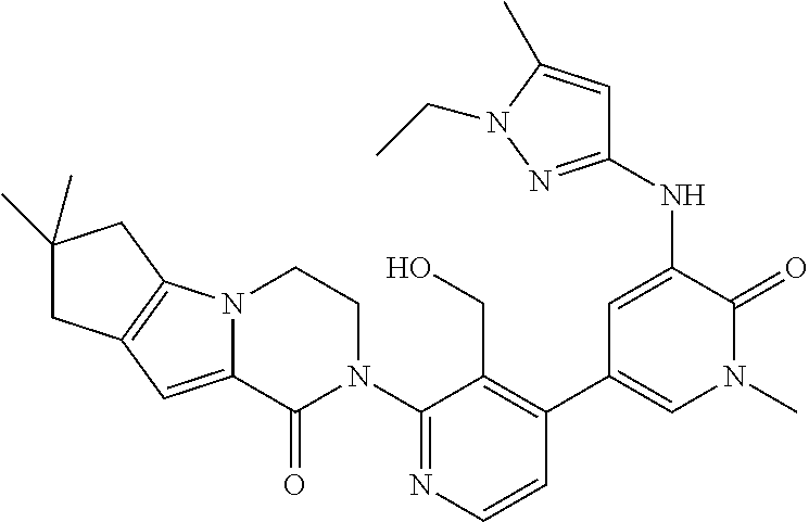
N12C(=CC3=C1CC(C)(C)C3)C(=O)N(C1=NC=CC(C3=CN(C)C(=O)C(NC4=NN(CC)C(C)=C4)=C3)=C1CO)CC2
